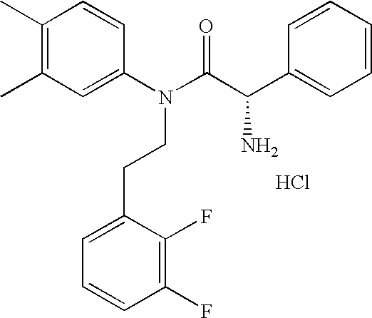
C1(C)=C(C)C=C(N(C(C(C2=CC=CC=C2)N)=O)CCC2=CC=CC(F)=C2F)C=C1.Cl
